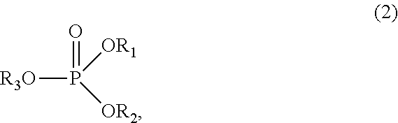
[R3O]P([OR1])([OR2])=O
